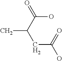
CC(CC(O)=O)C(=O)O
